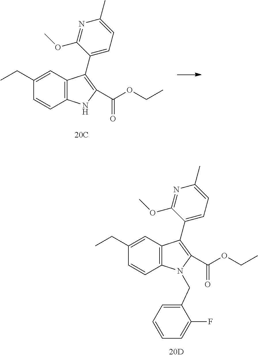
C1(CC)=CC2=C(C=C1)NC(C(OCC)=O)=C2C1=CC=C(C)N=C1OC.C1(CC)=CC2=C(C=C1)N(CC1=CC=CC=C1F)C(C(OCC)=O)=C2C1=CC=C(C)N=C1OC
